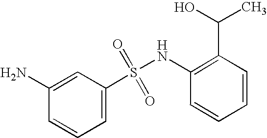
N(S(C1=CC=CC(N)=C1)(=O)=O)C1=C(C(C)O)C=CC=C1
